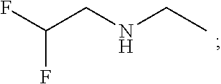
N(CC)CC(F)F
